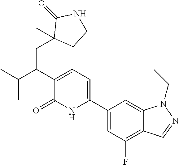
C1(C2=CC=C(C(C(C)C)CC3(C)CCNC3=O)C(=O)N2)=CC(F)=C2C(=C1)N(CC)N=C2
